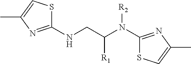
C1(NCC(N(C2=NC(C)=CS2)[R2])[R1])=NC(C)=CS1
